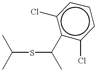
C(SC(C)c1c(Cl)cccc1Cl)(C)C
